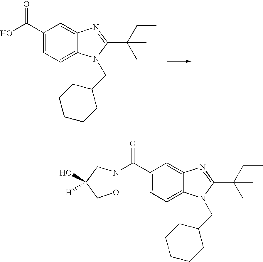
OC(C1=CC=C2C(=C1)N=C(C(C)(CC)C)N2CC1CCCCC1)=O.C(C1=CC=C2C(=C1)N=C(C(C)(CC)C)N2CC1CCCCC1)(=O)N1OCC(O)([H])C1
